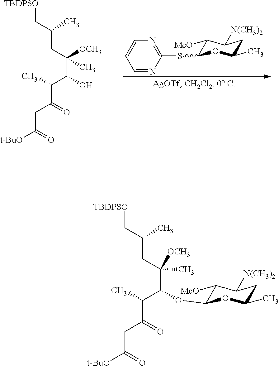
C1=NC(SC2C([McO])C([N(CH3)2])CC(C)O2)=NC=C1.[TBDPSO]CC(CC(C(C(C)C(=O)CC([t-BuO])=O)O)([OCH3])C)C.[TBDPSO]CC(CC(C(C(C)C(=O)CC([t-BuO])=O)OC1C([McO])C([N(CH3)2])CC(C)O1)(C)[OCH3])C
